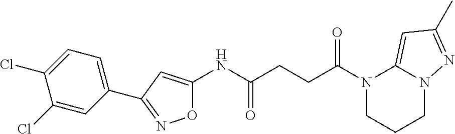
O1C(NC(CCC(N2CCCN3C2=CC(C)=N3)=O)=O)=CC(C2=CC=C(Cl)C(Cl)=C2)=N1
